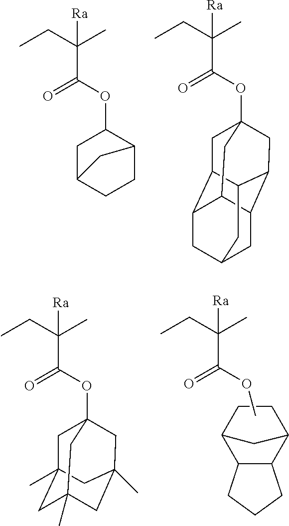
CCC(C)(C(OC1CC2CCC1C2)=O)[Ra].C12C3CC4(OC(C(CC)(C)[Ra])=O)CC1C1CC(CC3C1C4)C2.C1CC2C3C(C1C2)CCC3.C1C2(C)CC3(OC(C(CC)(C)[Ra])=O)CC1(C)CC(C)(C3)C2.CCC(C)(C(OC)=O)[Ra]
